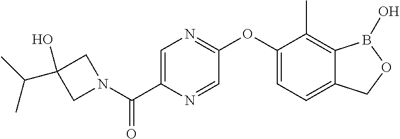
C1(OC2=NC=C(C(=O)N3CC(O)(C(C)C)C3)N=C2)=CC=C2C(=C1C)B(O)OC2
